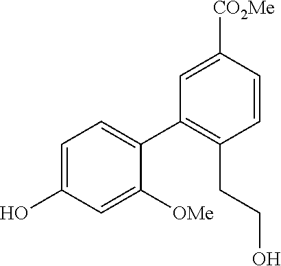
C1=C(O)C=C([OMe])C(C2=C(CCO)C=CC([CO2Me])=C2)=C1
